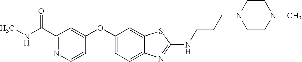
N1=C(C(NC)=O)C=C(OC2=CC=C3C(=C2)SC(NCCCN2CCN(C)CC2)=N3)C=C1
